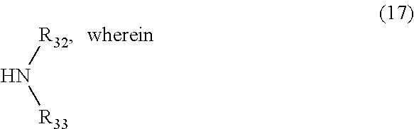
N([R32])[R33]
